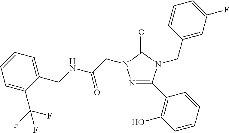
N1=C(C2=C(O)C=CC=C2)N(CC2=CC(F)=CC=C2)C(=O)N1CC(=O)NCC1=CC=CC=C1C(F)(F)F
